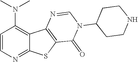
C1(N(C)C)=C2C(=NC=C1)SC1=C2N=CN(C2CCNCC2)C1=O
